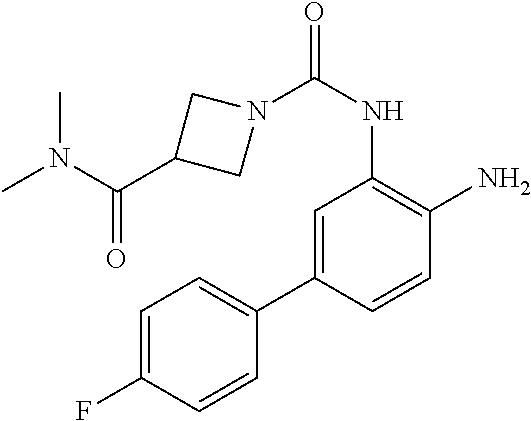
C1=C(C2=CC=C(F)C=C2)C=CC(N)=C1NC(=O)N1CC(C(N(C)C)=O)C1
